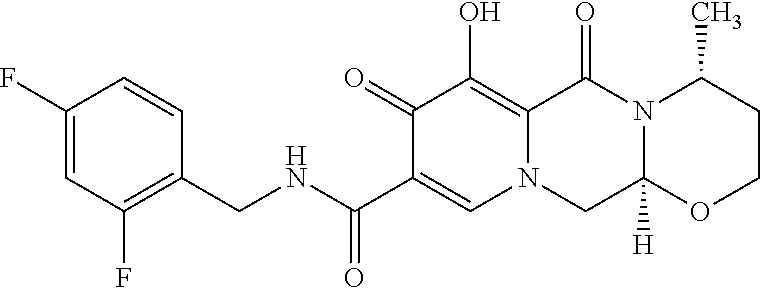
C1(F)=CC(F)=C(CNC(C2=CN3C(=C(O)C2=O)C(=O)N2C([H])(C3)OCCC2C)=O)C=C1
